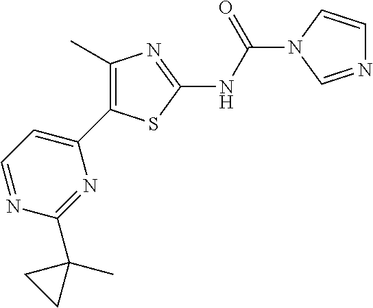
C1=NC(C2(C)CC2)=NC(C2=C(C)N=C(NC(=O)N3C=CN=C3)S2)=C1
